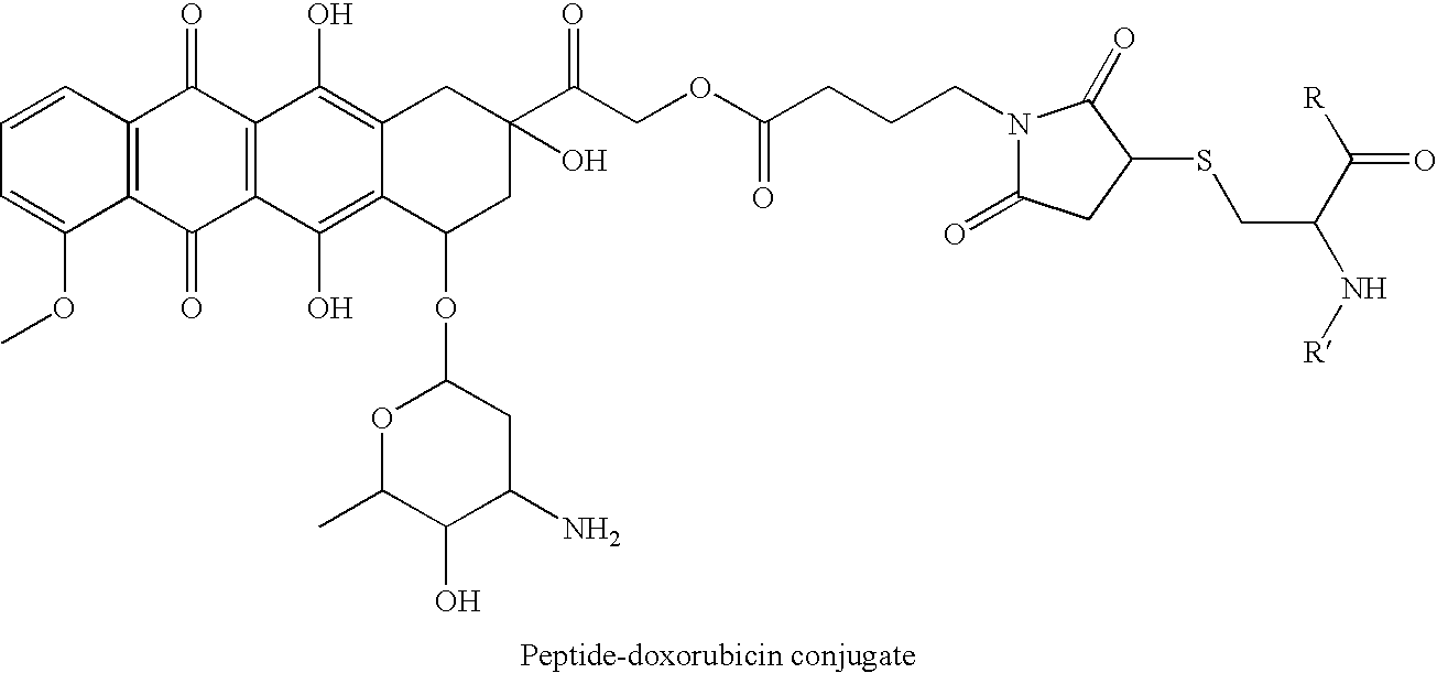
C12=C(C=CC=C1OC)C(=O)C1=C(C2=O)C(O)=C2C(=C1O)CC(C(COC(CCCN1C(=O)CC(SCC(N[R])C([R])=O)C1=O)=O)=O)(O)CC2OC1OC(C)C(O)C(N)C1
